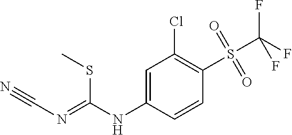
N(C1=CC(Cl)=C(S(C(F)(F)F)(=O)=O)C=C1)C(=NC#N)SC
